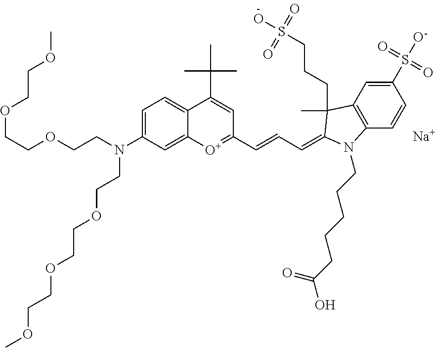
C(COCCN(C1=CC=C2C(=C1)[O+]=C(C=CC=C1C(C)(CCCS(O)(=O)=O)C3=C(C=CC(S([O-])(=O)=O)=C3)N1CCCCCC(O)=O)C=C2C(C)(C)C)CCOCCOCCOC)OCCOC.[Na]
